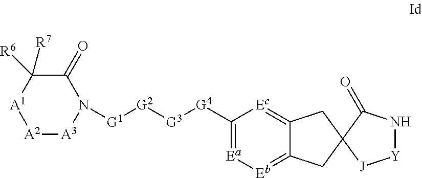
[Y]1NC(=O)C2([J]1)CC1=[Ec]C([G4][G3][G2][G1]N3C(=O)C([R7])([R6])[A1][A2][A3]3)=[Ea][Eb]=C1C2
